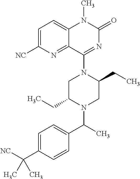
C1=C([NC])N=C2C(=C1)N(C)C(=O)N=C2N1C(CC)CN(C(C2=CC=C(C([NC])(C)C)C=C2)C)C(CC)C1
